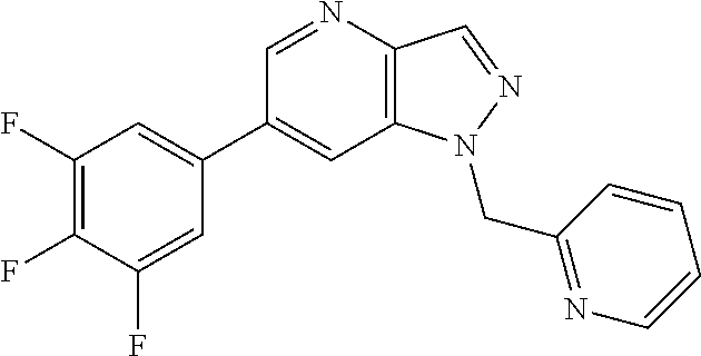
C1(C2=CC(F)=C(F)C(F)=C2)=CC2=C(C=NN2CC2=NC=CC=C2)N=C1
